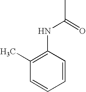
C1(C)=C(NC(C)=O)C=CC=C1
